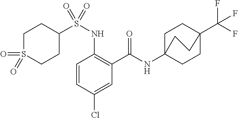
C1=CC(Cl)=CC(C(=O)NC23CCC(C(F)(F)F)(CC2)CC3)=C1NS(C1CCS(=O)(=O)CC1)(=O)=O
